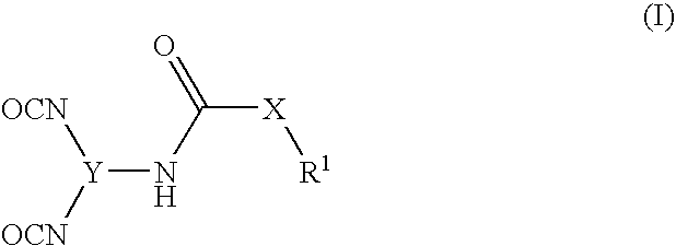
[OCN][Y](NC(=O)[X][R1])[OCN]
